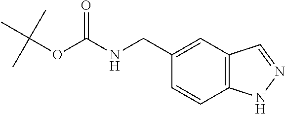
C(NC(=O)OC(C)(C)C)C1=CC2=C(C=C1)NN=C2
